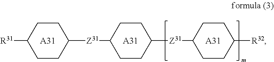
C1CC([Z31]C2CCC([Z31]C3CCC([R32])CC3)CC2)CCC1[R31].[A31].[A31].[A31]
